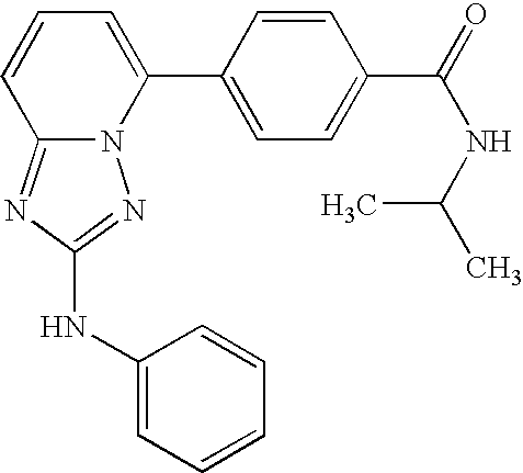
N12C(=NC(NC3=CC=CC=C3)=N1)C=CC=C2C1=CC=C(C(NC(C)C)=O)C=C1
